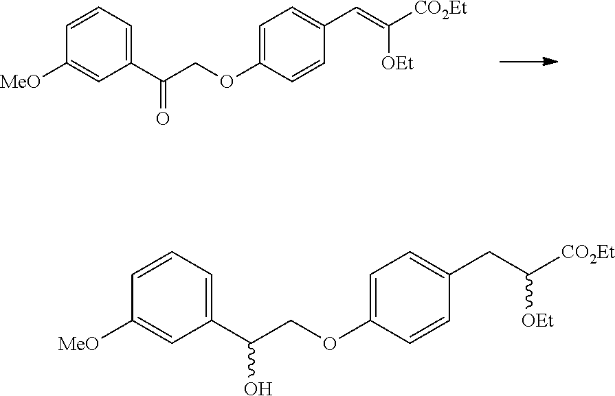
C1=C(OCC(C2=CC=CC([MeO])=C2)=O)C=CC(C=C([CO2Et])[OEt])=C1.C1=C(OCC(C2=CC=CC([MeO])=C2)O)C=CC(CC([CO2Et])[OEt])=C1
